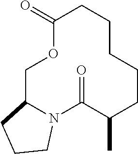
C1C2N(C(=O)C(C)CCCCCC(=O)O1)CCC2
